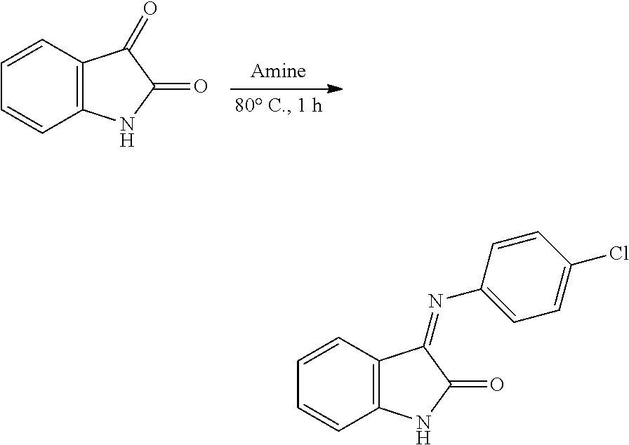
C1=CC2=C(C=C1)NC(=O)C2=O.C1=CC2=C(C=C1)NC(=O)C2=NC1=CC=C(Cl)C=C1
